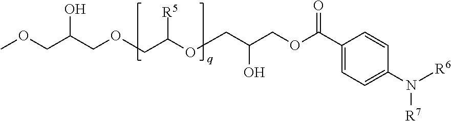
C1(C(OCC(COC(COCC(COC)O)[R5])O)=O)=CC=C(N([R6])[R7])C=C1
